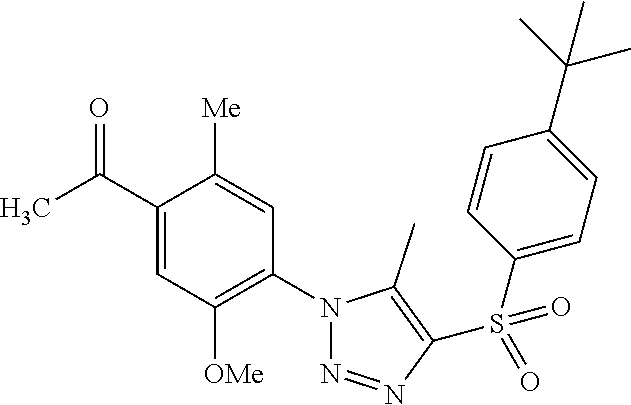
C1(C(C)=O)=CC([OMe])=C(N2N=NC(S(C3=CC=C(C(C)(C)C)C=C3)(=O)=O)=C2C)C=C1[Me]
